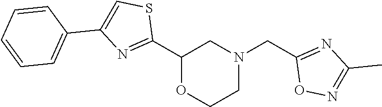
C1(C2=NC(C3=CC=CC=C3)=CS2)OCCN(CC2=NC(C)=NO2)C1
